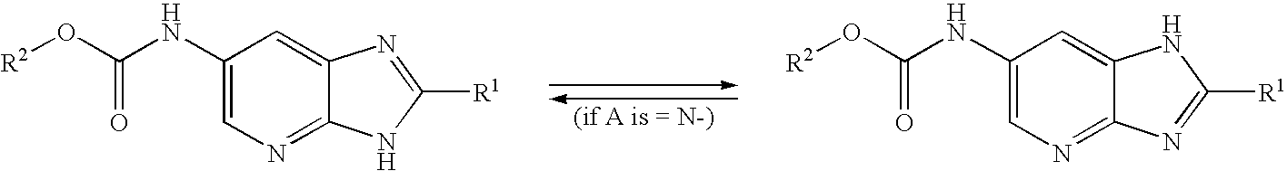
[R2]OC(=O)NC1=CN=C2C(=C1)N=C([R1])N2.[R2]OC(=O)NC1=CN=C2C(=C1)NC([R1])=N2
